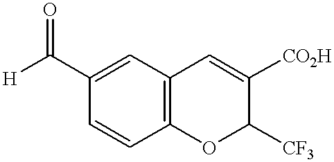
C1=CC2=C(C=C1C([H])=O)C=C([CO2H])C([CF3])O2
